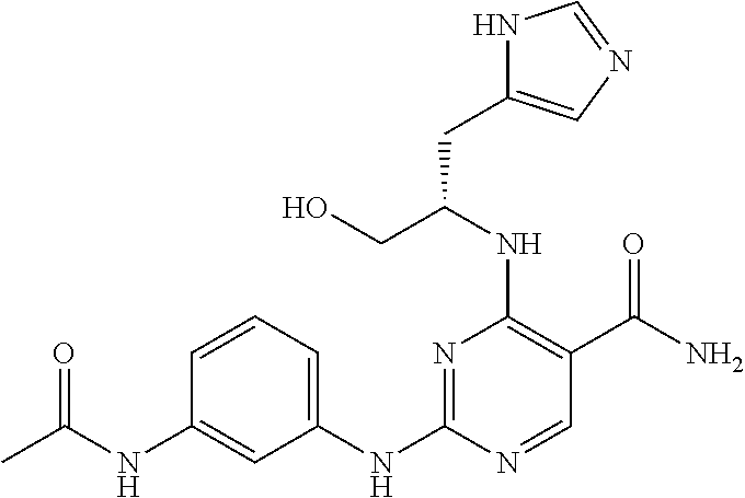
CC(NC1=CC(NC2=NC(NC(CO)CC3=CN=CN3)=C(C(N)=O)C=N2)=CC=C1)=O
